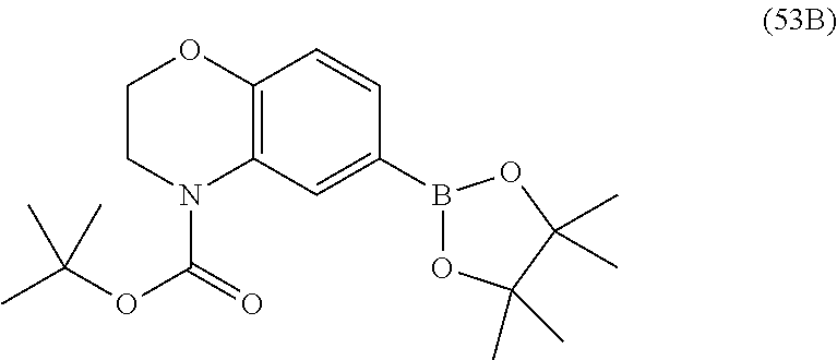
C12=C(C=C(B3OC(C)(C)C(C)(C)O3)C=C1)N(C(=O)OC(C)(C)C)CCO2
